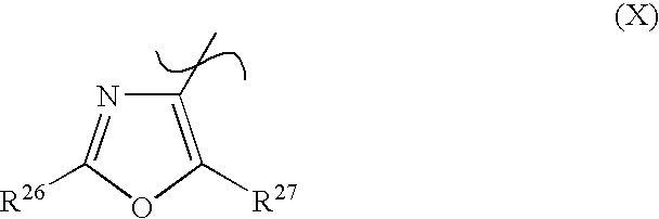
C1(C)=C([R27])OC([R26])=N1
